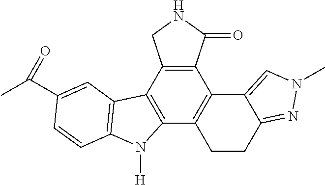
C12=C(C3=C(C4=C1C1=CN(C)N=C1CC4)N([H])C1=C3C=C(C(C)=O)C=C1)CNC2=O
